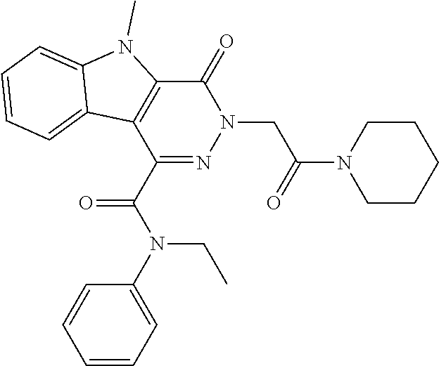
C1(=O)C2=C(C(C(N(CC)C3=CC=CC=C3)=O)=NN1CC(N1CCCCC1)=O)C1=CC=CC=C1N2C
